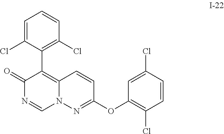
C1(C2=C3N(C=NC2=O)N=C(OC2=C(Cl)C=CC(Cl)=C2)C=C3)=C(Cl)C=CC=C1Cl
